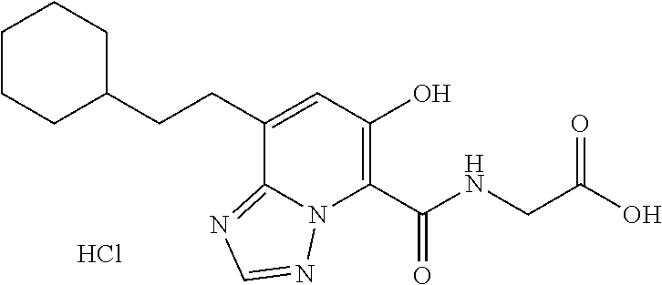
C(C1=CC(O)=C(C(NCC(O)=O)=O)N2C1=NC=N2)CC1CCCCC1.Cl
